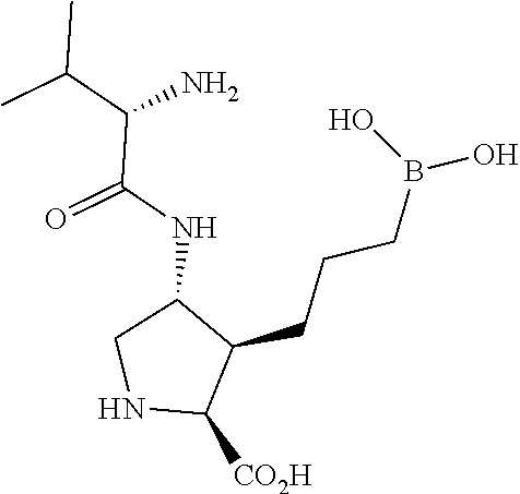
N1C([CO2H])C(CCCB(O)O)C(NC(C(C(C)C)N)=O)C1
